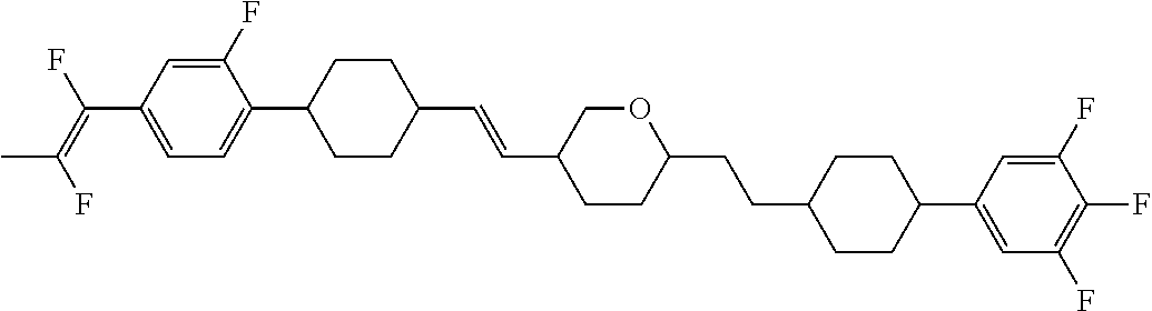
C1=C(F)C(C2CCC(C=CC3CCC(CCC4CCC(C5=CC(F)=C(F)C(F)=C5)CC4)OC3)CC2)=CC=C1C(=C(F)C)F
